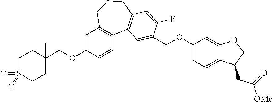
C1S(=O)(=O)CCC(COC2=CC3=C(C=C2)C2=C(CCC3)C=C(F)C(COC3=CC=C4C(=C3)OCC4CC([OMe])=O)=C2)(C)C1
